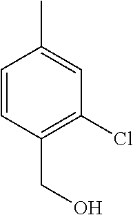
C1=CC(CO)=C(Cl)C=C1C
